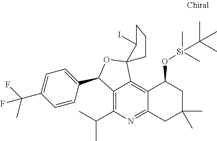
C12=C(C(C)C)N=C3C(=C1C1(OC2C2=CC=C(C(F)(C)F)C=C2)C(I)CCC1)C(O[Si](C)(C)C(C)(C)C)CC(C)(C)C3
